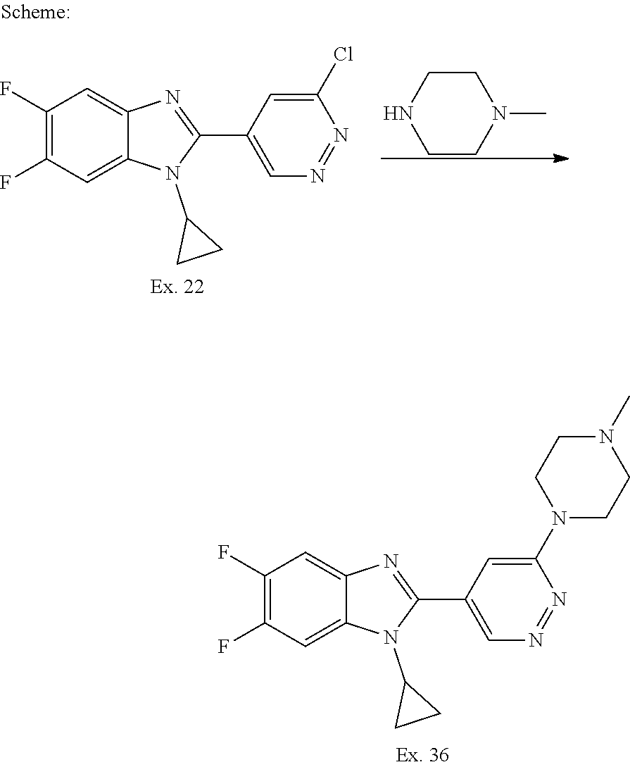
C1(F)=C(F)C=C2C(=C1)N=C(C1=CN=NC(N3CCN(C)CC3)=C1)N2C1CC1.C1(F)=C(F)C=C2C(=C1)N=C(C1=CN=NC(Cl)=C1)N2C1CC1.C1CNCCN1C
